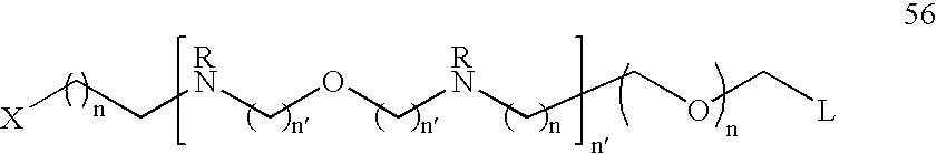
[X]CC[RN]COC[RN]CCOC[L]
